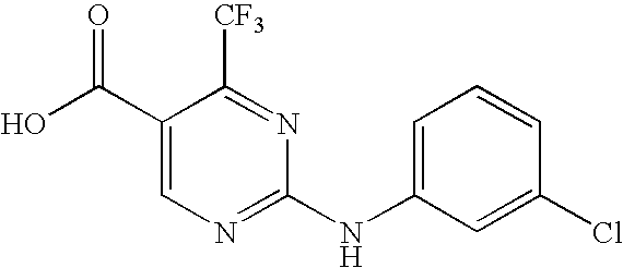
OC(C1=CN=C(NC2=CC=CC(Cl)=C2)N=C1[CF3])=O
